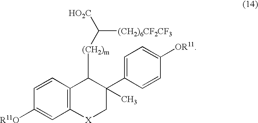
C12=C(C=CC([R11O])=C1)C([(CH2)m]C([(CH2)6CF2CF3])[HO2C])C(C1=CC=C([OR11])C=C1)(C)C[X]2
